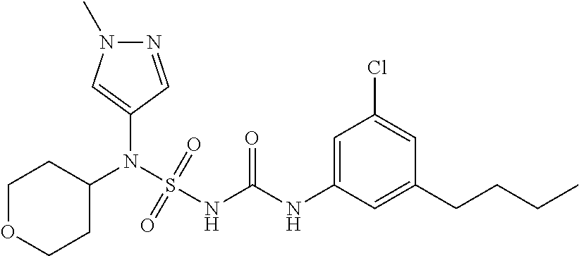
C1(N(S(NC(NC2=CC(Cl)=CC(CCCC)=C2)=O)(=O)=O)C2CCOCC2)=CN(C)N=C1
